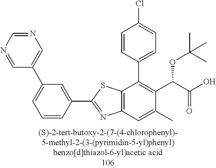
C12=C(C=C(C)C(C(C(O)=O)OC(C)(C)C)=C1C1=CC=C(Cl)C=C1)N=C(C1=CC(C3=CN=CN=C3)=CC=C1)S2
